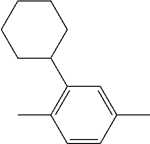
C1=CC(C)=CC(C2CCCCC2)=C1C
